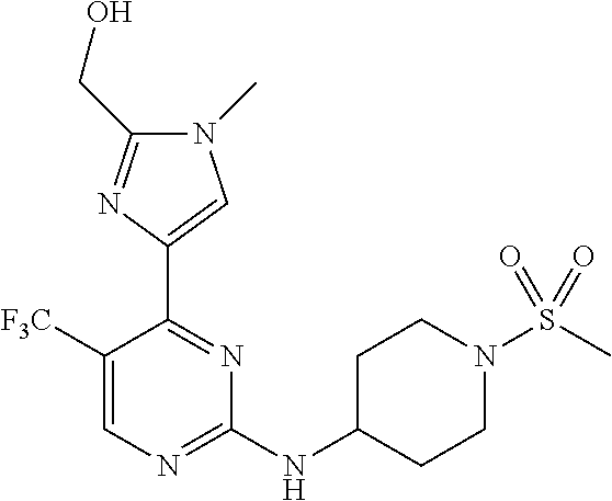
C1(NC2CCN(S(C)(=O)=O)CC2)=NC=C([F3C])C(C2=CN(C)C(CO)=N2)=N1
